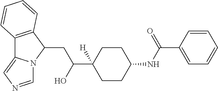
C12=C(C(CC(C3([H])CCC(NC(C4=CC=CC=C4)=O)CC3)O)N3C1=CN=C3)C=CC=C2
